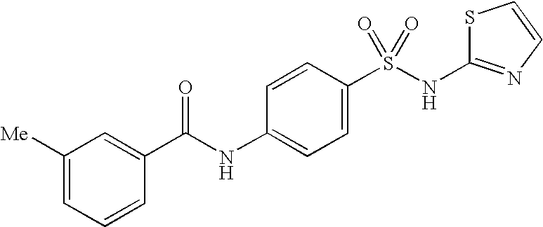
C1([Me])=CC=CC(C(NC2=CC=C(S(NC3=NC=CS3)(=O)=O)C=C2)=O)=C1
